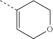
C1=C(C)CCOC1
